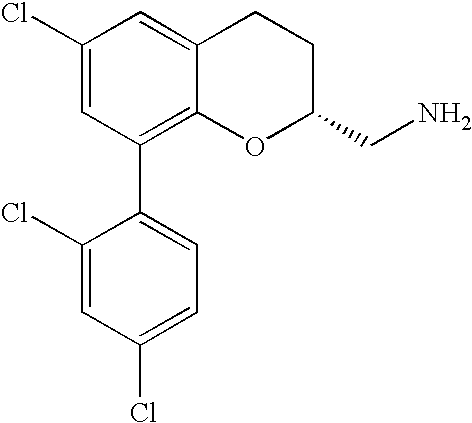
C1(Cl)=CC(C2=CC=C(Cl)C=C2Cl)=C2C(=C1)CCC(CN)O2
